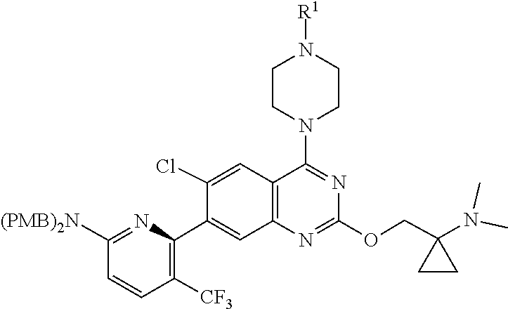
CN(C)C1(COC2=NC3=C(C(N4CCN([R1])CC4)=N2)C=C(Cl)C(C2=C([CF3])C=CC([(PMB)2N])=N2)=C3)CC1
